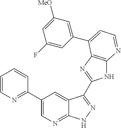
C1(C2=NC=CC=C2)=CN=C2C(=C1)C(C1=NC3=C(N1)N=CC=C3C1=CC([MeO])=CC(F)=C1)=NN2
